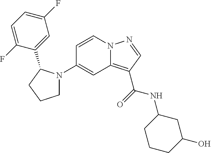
C1(N2CCCC2C2=CC(F)=CC=C2F)=CC2=C(C(=O)NC3CCCC(O)C3)C=NN2C=C1
